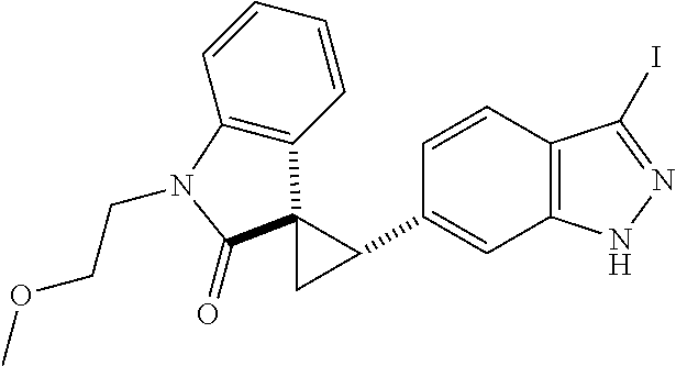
C1(C2C3(C4=C(C=CC=C4)N(CCOC)C3=O)C2)=CC2=C(C=C1)C(I)=NN2
